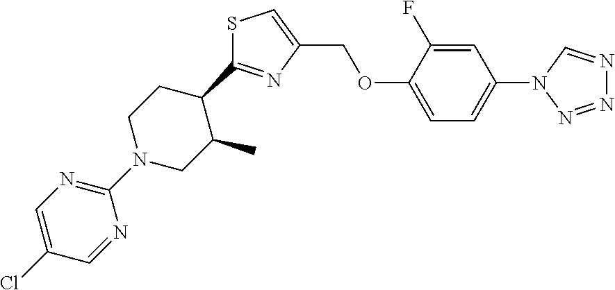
S1C=C(COC2=CC=C(N3C=NN=N3)C=C2F)N=C1C1CCN(C2=NC=C(Cl)C=N2)CC1C
